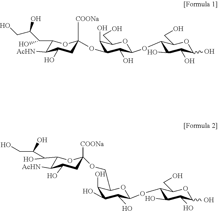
[COONa]C1(OC2C(O)C(CO)OC(OC3C(O)C(O)C(O)OC3CO)C2O)CC(O)C([AcHN])C(C(C(CO)O)O)O1.C1(C(C(CO)O)O)C([AcHN])C(O)CC([COONa])(OCC2C(O)C(O)C(O)C(OC3C(O)C(O)C(O)OC3CO)O2)O1
